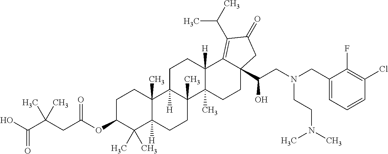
C1C(OC(CC(C(O)=O)(C)C)=O)C(C)(C)C2([H])C(C)(C1)C1([H])C(C)(CC2)C2(C)C([H])(CC1)C1=C(C(C)C)C(=O)CC1(C(CN(CC1=CC=CC(Cl)=C1F)CCN(C)C)O)CC2
